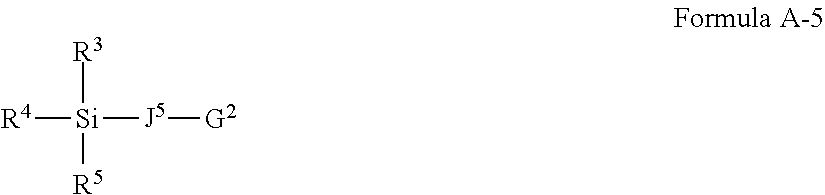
[R4][Si]([J5][G2])([R3])[R5]
